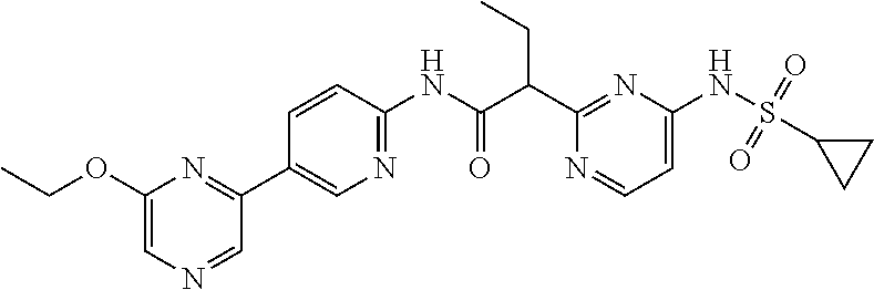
C1(C(C(NC2=NC=C(C3=NC(OCC)=CN=C3)C=C2)=O)CC)=NC(NS(=O)(=O)C2CC2)=CC=N1
